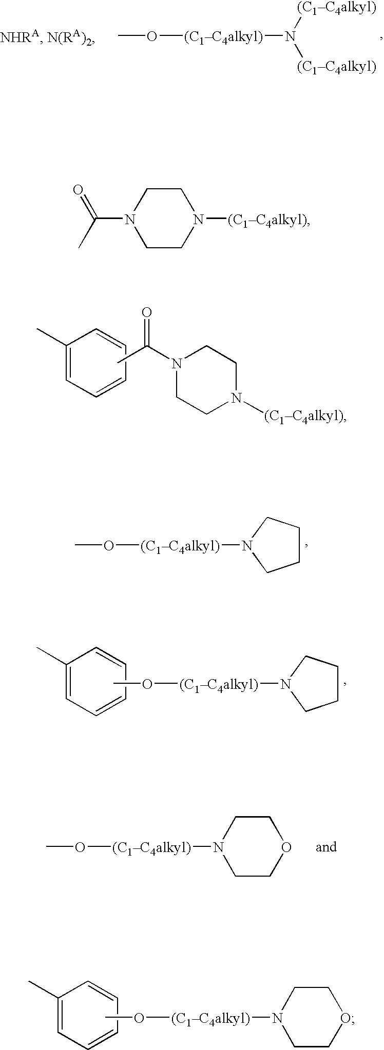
N1([(C1C4alkyl)])CCN(C(=O)C)CC1.C1(C)=CC=CC=C1.CO[(C1C4alkyl)]N1CCCC1.O([(C1C4alkyl)]N1CCCC1)C.C1(C)=CC=CC=C1.CO[(C1C4alkyl)]N1CCOCC1.O([(C1C4alkyl)]N1CCOCC1)C.C1(C)=CC=CC=C1.CO[(C1C4alkyl)]N([(C1C4alkyl)])[(C1C4alkyl)].[(C1C4alkyl)]N1CCN(C(C)=O)CC1
